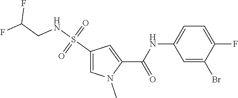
S(C1=CN(C)C(C(=O)NC2=CC=C(F)C(Br)=C2)=C1)(NCC(F)F)(=O)=O
